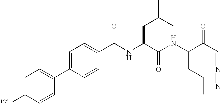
C1=CC([125I])=CC=C1C1=CC=C(C(NC(C(NC(C(C=N#N)=O)CCC)=O)CC(C)C)=O)C=C1
